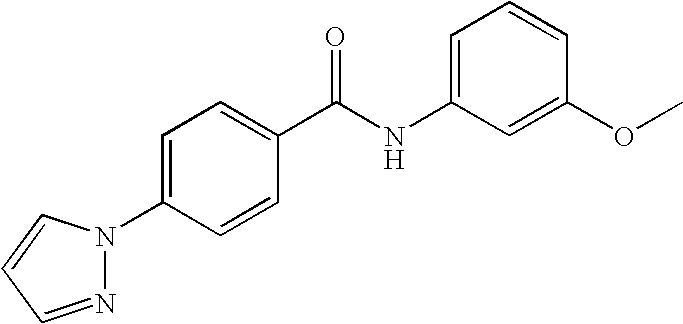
C1=C(NC(C2=CC=C(N3N=CC=C3)C=C2)=O)C=C(OC)C=C1
